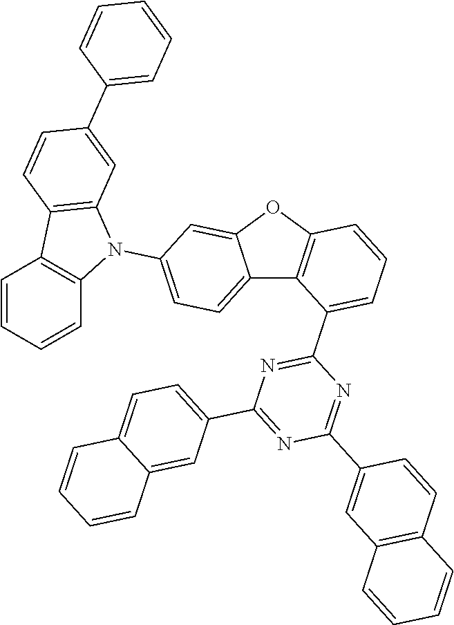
C12=CC=C(N3C4=C(C5=C3C=CC=C5)C=CC(C3=CC=CC=C3)=C4)C=C1OC1=C2C(C2=NC(C3=CC=C4C(=C3)C=CC=C4)=NC(C3=CC4=C(C=C3)C=CC=C4)=N2)=CC=C1
